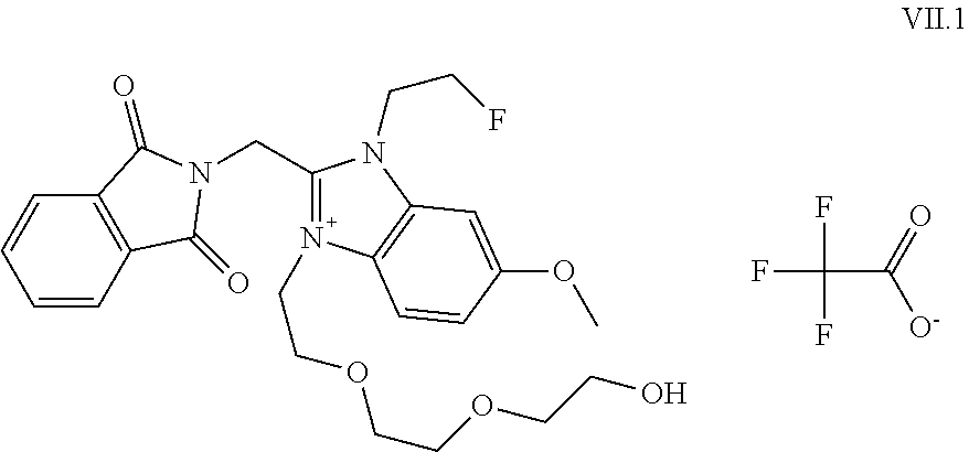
C1=CC2=C(C=C1)C(=O)N(CC1=N(CCOCCOCCO)C3=C(N1CCF)C=C(OC)C=C3)C2=O.FC(C(=O)[O-])(F)F
